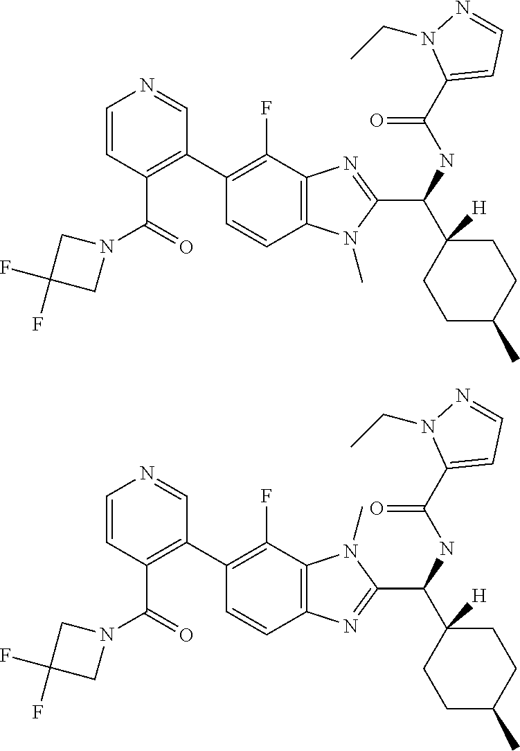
C12=C(C(F)=C(C3=C(C(N4CC(F)(F)C4)=O)C=CN=C3)C=C1)N(C)C(C(C1([H])CCC(C)CC1)NC(C1=CC=NN1CC)=O)=N2.C12=C(C(F)=C(C3=C(C(N4CC(F)(F)C4)=O)C=CN=C3)C=C1)N=C(C(C1([H])CCC(C)CC1)NC(C1=CC=NN1CC)=O)N2C
